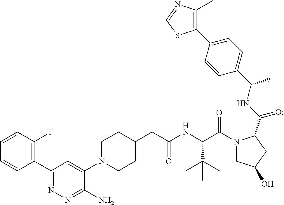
C1(C2=C(F)C=CC=C2)=NN=C(N)C(N2CCC(CC(NC(C(N3CC(O)CC3C(NC(C3=CC=C(C4=C(C)N=CS4)C=C3)C)=O)=O)C(C)(C)C)=O)CC2)=C1
